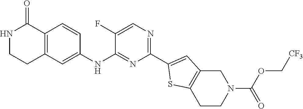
N1CCC2=C(C1=O)C=CC(NC1=NC(C3=CC4=C(S3)CCN(C(OC[CF3])=O)C4)=NC=C1F)=C2
